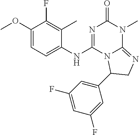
C1(OC)=CC=C(NC2=NC(=O)N(C)C3=NCC(C4=CC(F)=CC(F)=C4)N23)C(C)=C1F
